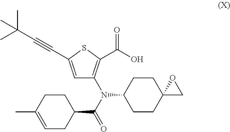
C12(CCC(N(C3=C(C(O)=O)SC(C#CC(C)(C)C)=C3)C(C3CCC(C)=CC3)=O)CC1)CO2
